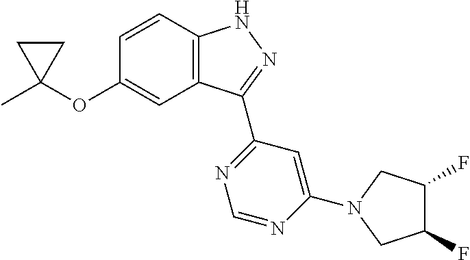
C1C(C)(OC2=CC3=C(C=C2)NN=C3C2=NC=NC(N3CC(F)C(F)C3)=C2)C1
